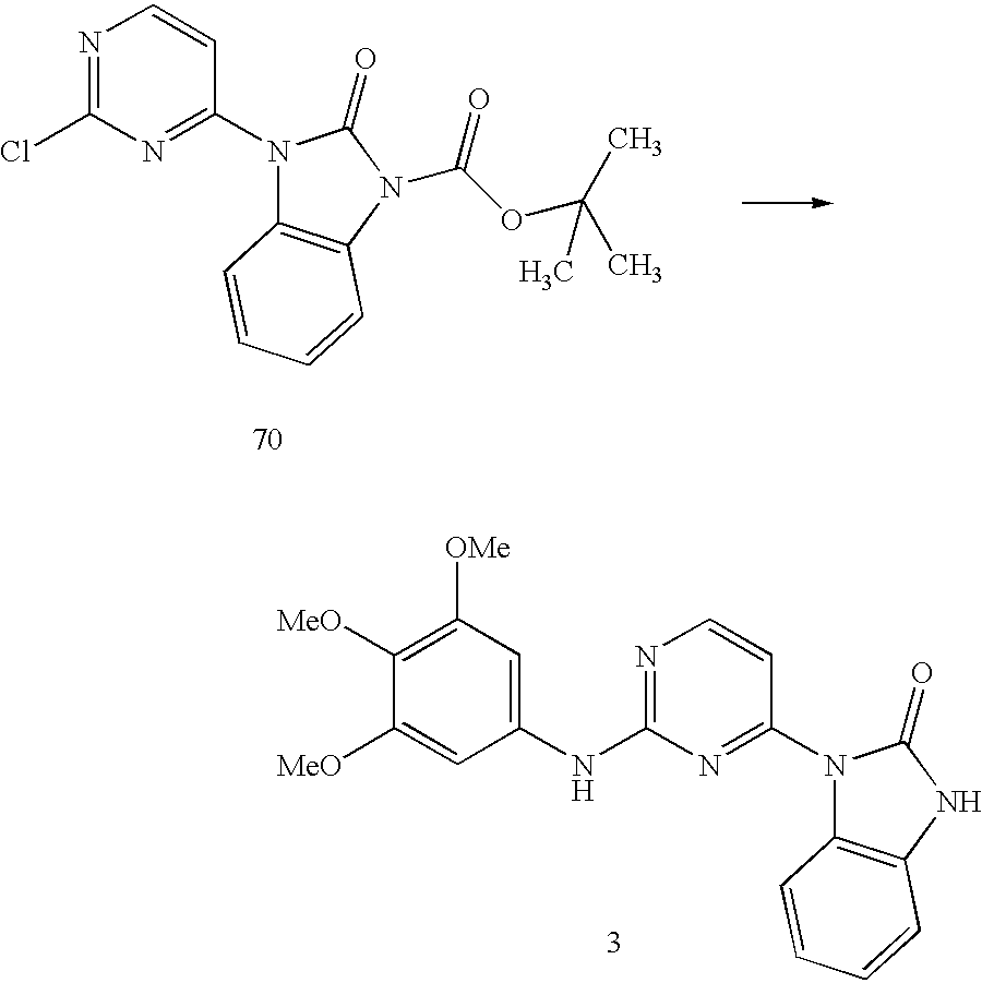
N1=C(Cl)N=C(N2C3=C(N(C(OC(C)(C)C)=O)C2=O)C=CC=C3)C=C1.C1(NC2=NC=CC(N3C4=C(NC3=O)C=CC=C4)=N2)=CC([OMe])=C([MeO])C([MeO])=C1
